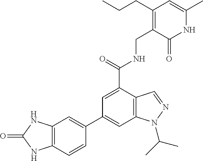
C1(C2=CC3=C(C=C2)NC(=O)N3)=CC2=C(C(C(NCC3=C(CCC)C=C(C)NC3=O)=O)=C1)C=NN2C(C)C
